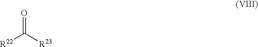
[R22]C([R23])=O
